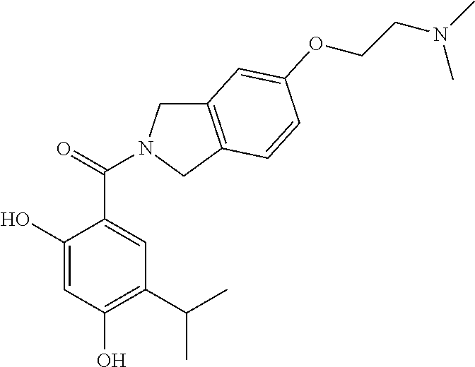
C1(O)=CC(O)=C(C(C)C)C=C1C(=O)N1CC2=C(C1)C=CC(OCCN(C)C)=C2
